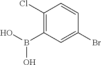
ClC1=C(B(O)O)C=C(Br)C=C1
